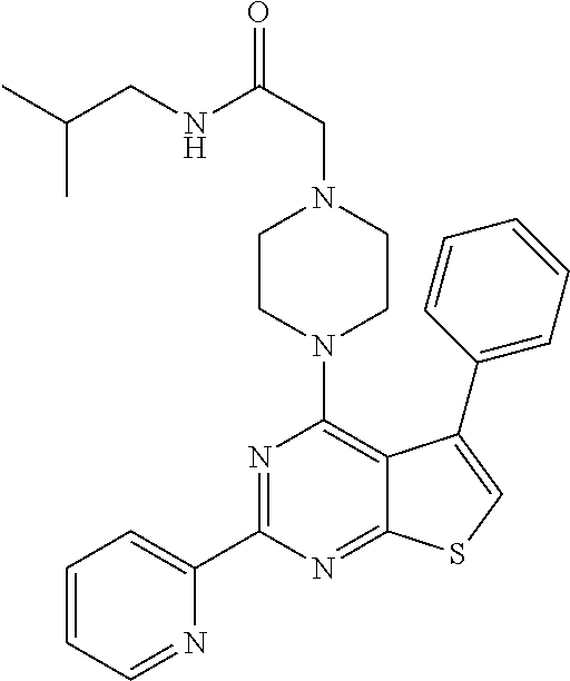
N1=C(C2=CC=CC=N2)N=C2C(=C1N1CCN(CC(NCC(C)C)=O)CC1)C(C1=CC=CC=C1)=CS2
